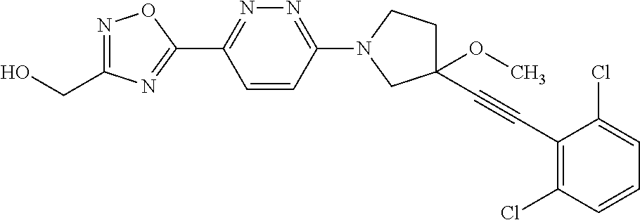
OCC1=NOC(C2=NN=C(N3CCC(OC)(C#CC4=C(Cl)C=CC=C4Cl)C3)C=C2)=N1
